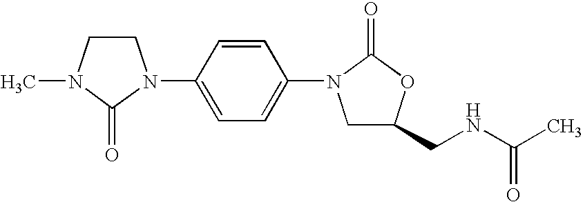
C1CN(C)C(=O)N1C1=CC=C(N2CC(CNC(C)=O)OC2=O)C=C1
